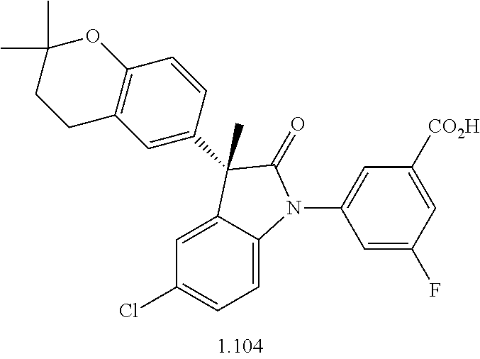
C1=C2C(=CC=C1Cl)N(C1=CC([CO2H])=CC(F)=C1)C(=O)C2(C)C1=CC2=C(C=C1)OC(C)(C)CC2
